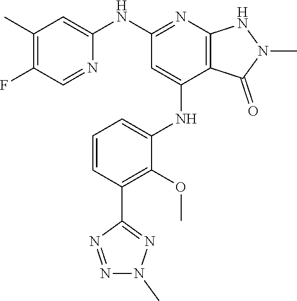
C12=C(N=C(NC3=CC(C)=C(F)C=N3)C=C1NC1=CC=CC(C3=NN(C)N=N3)=C1OC)NN(C)C2=O
